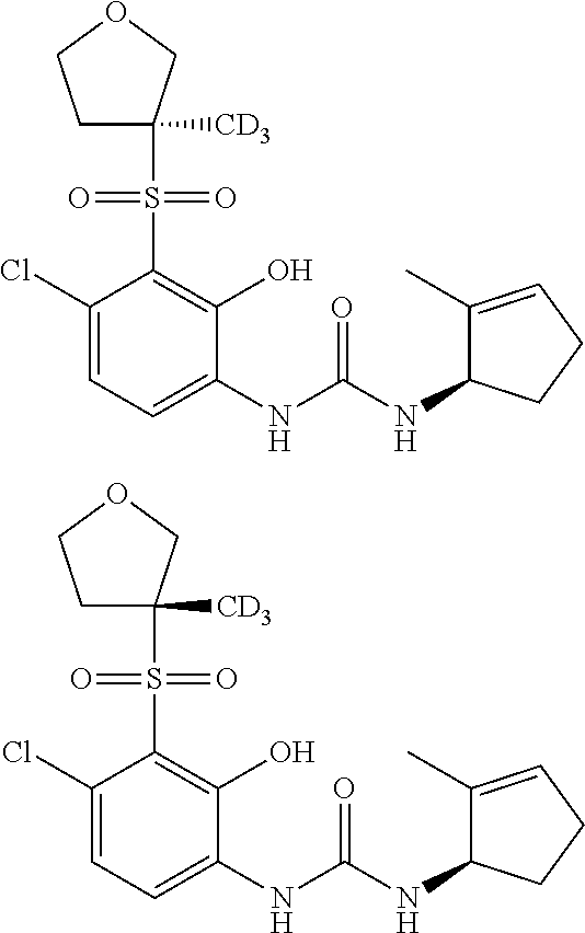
C1(Cl)=CC=C(NC(NC2C(C)=CCC2)=O)C(O)=C1S(=O)(=O)C1([CD3])CCOC1.C1(Cl)=CC=C(NC(NC2C(C)=CCC2)=O)C(O)=C1S(=O)(=O)C1([CD3])CCOC1
